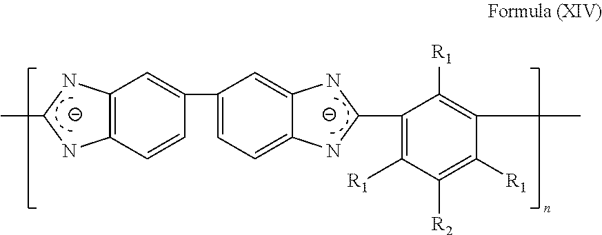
C12=C(C=CC(C3=CC=C4C(=C3)NC(C3=C([R1])C([R2])=C([R1])C(CC)=C3[R1])N4)=C1)NC(C)N2
